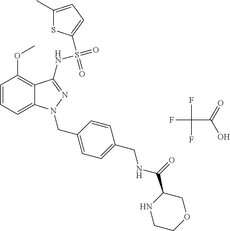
C1=CC=C2C(=C1OC)C(NS(=O)(=O)C1=CC=C(C)S1)=NN2CC1=CC=C(CNC(C2NCCOC2)=O)C=C1.FC(C(=O)O)(F)F
